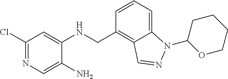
C1(N)=CN=C(Cl)C=C1NCC1=C2C(=CC=C1)N(C1OCCCC1)N=C2
